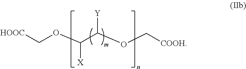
[HOOC]COC(C(OC[COOH])[Y])[X]
